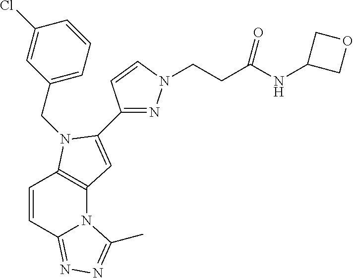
C1(CN2C3=C(N4C(=NN=C4C)C=C3)C=C2C2=NN(CCC(NC3COC3)=O)C=C2)=CC=CC(Cl)=C1
